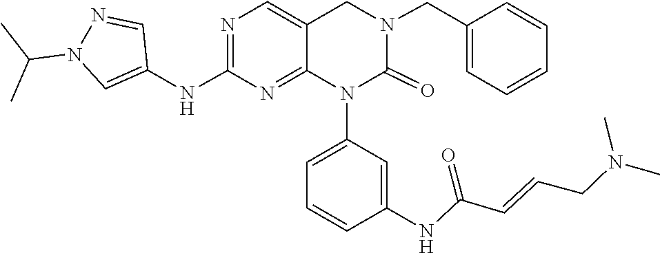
C(=CCN(C)C)C(NC1=CC(N2C(=O)N(CC3=CC=CC=C3)CC3=CN=C(NC4=CN(C(C)C)N=C4)N=C23)=CC=C1)=O
